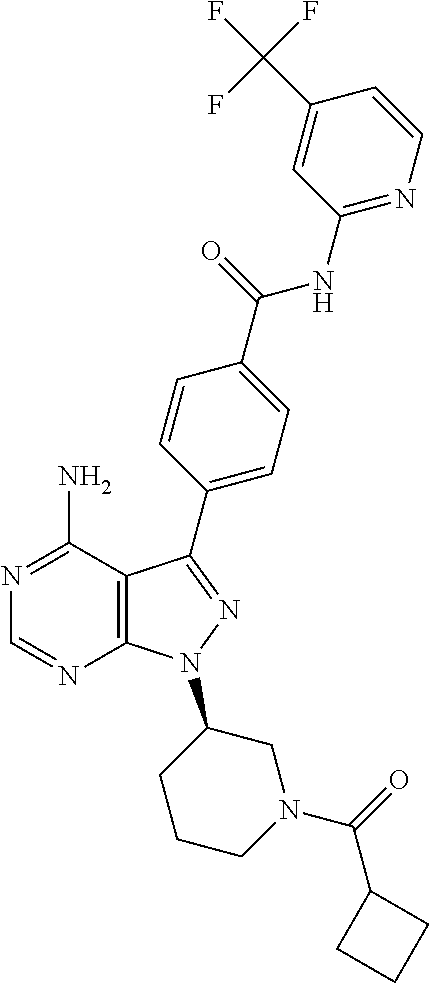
N1=C(N)C2=C(N=C1)N(C1CCCN(C(=O)C3CCC3)C1)N=C2C1=CC=C(C(=O)NC2=NC=CC(C(F)(F)F)=C2)C=C1
